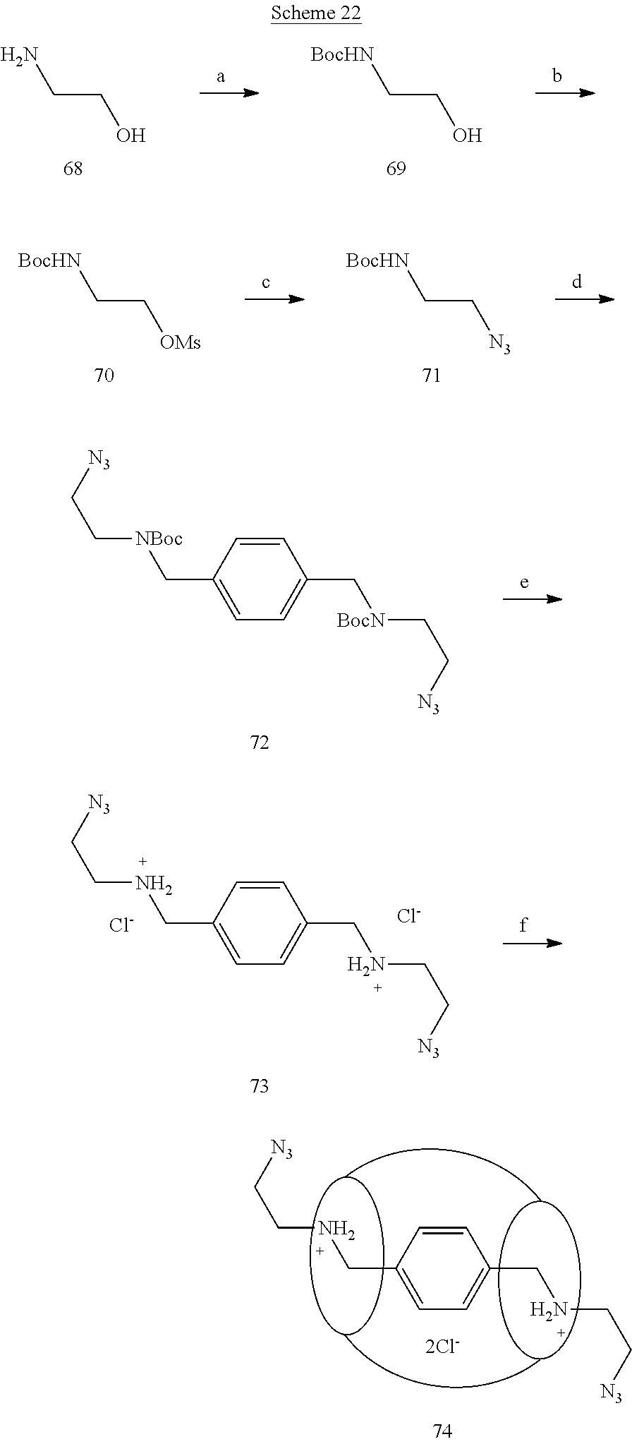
C(CO)N.C(CO)[BocHN].C(C[OMs])[BocHN].C(C[N3])[BocHN].C1=CC(C[NBoc]CC[N3])=CC=C1C[BocN]CC[N3].C1=CC(CNCC[N3])=CC=C1CNCC[N3].[Cl-].[Cl-].C1=CC(CNCC[N3])=CC=C1CNCC[N3]
